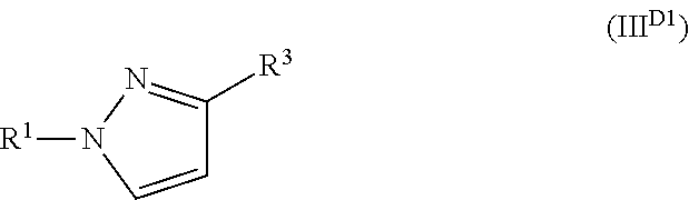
[R1]N1C=CC([R3])=N1
